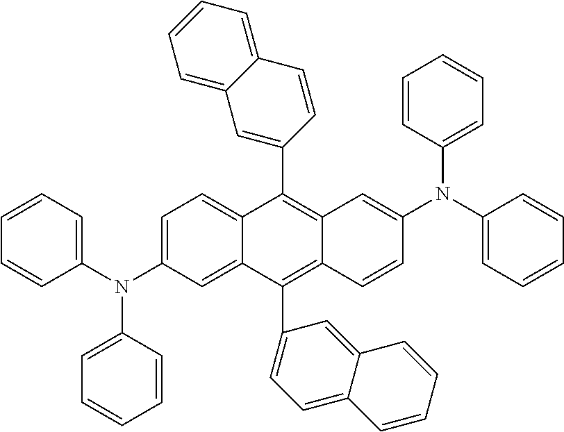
C1=C(N(C2=CC=CC=C2)C2=CC=CC=C2)C=C2C(=C1)C(C1=CC3=CC=CC=C3C=C1)=C1C(=C2C2=CC=C3C(=C2)C=CC=C3)C=CC(N(C2=CC=CC=C2)C2=CC=CC=C2)=C1
